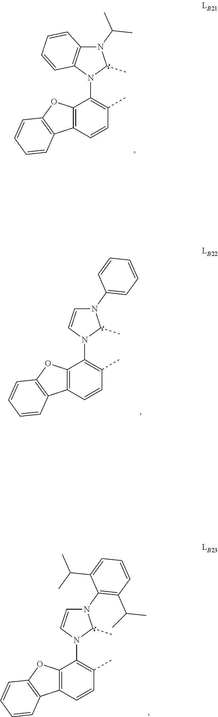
N1(C(C)C)C2=C(N(C3=C(C)C=CC4=C3OC3=C4C=CC=C3)C1C)C=CC=C2.N1(C2=CC=CC=C2)C=CN(C2=C(C)C=CC3=C2OC2=C3C=CC=C2)C1C.N1(C2=C(C(C)C)C=CC=C2C(C)C)C=CN(C2=C(C)C=CC3=C2OC2=C3C=CC=C2)C1C
